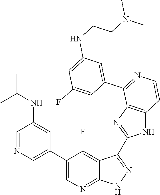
C1=NC=C(C2=CN=C3C(=C2F)C(C2=NC4=C(N2)C=CN=C4C2=CC(NCCN(C)C)=CC(F)=C2)=N[N H]3)C=C1NC(C)C
